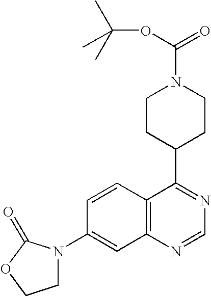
C12=C(N=CN=C1C1CCN(C(OC(C)(C)C)=O)CC1)C=C(N1CCOC1=O)C=C2
